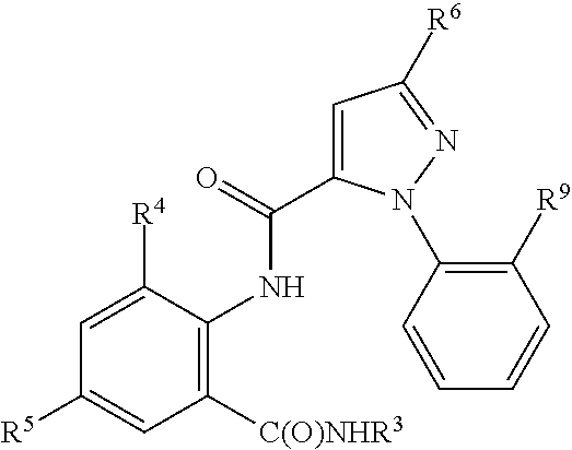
C1([R4])=CC([R5])=CC([C(O)NHR3])=C1NC(C1=CC([R6])=NN1C1=C([R9])C=CC=C1)=O
